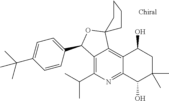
C12=C(C(C)C)N=C3C(=C1C1(OC2C2=CC=C(C(C)(C)C)C=C2)CCCC1)C(O)CC(C)(C)C3O
